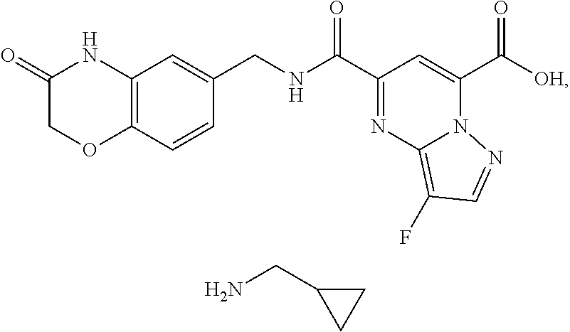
C(C1=NC2=C(F)C=NN2C(C([OH])=O)=C1)(=O)NCC1=CC2=C(C=C1)OCC(=O)N2.NCC1CC1
